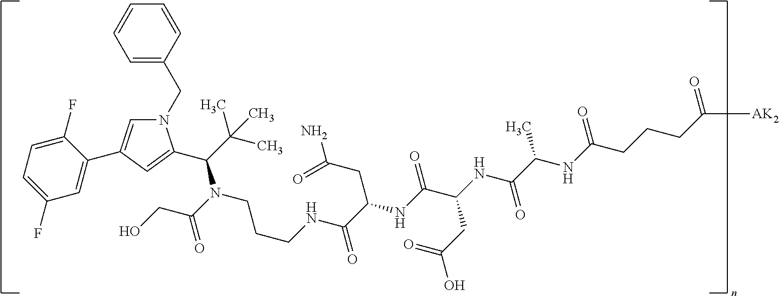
N1(CC2=CC=CC=C2)C=C(C2=CC(F)=CC=C2F)C=C1C(N(CCCNC(=O)C(CC(=O)N)NC(C(NC(C(NC(CCCC(=O)[AK2])=O)C)=O)CC(=O)O)=O)C(=O)CO)C(C)(C)C
